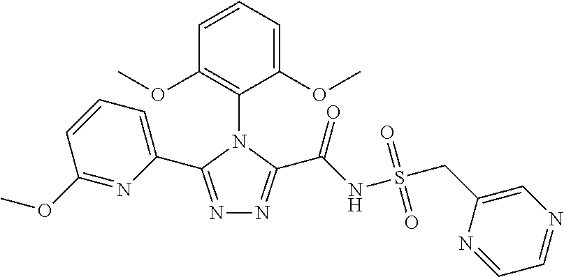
N1=C(C2=CC=CC(OC)=N2)N(C2=C(OC)C=CC=C2OC)C(C(NS(CC2=CN=CC=N2)(=O)=O)=O)=N1
